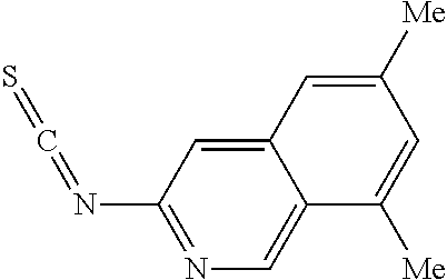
N(C1=NC=C2C(=C1)C=C([Me])C=C2[Me])=C=S
